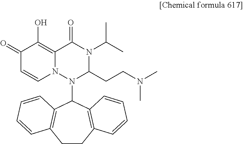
C1(=O)C=CN2C(=C1O)C(=O)N(C(C)C)C(CCN(C)C)N2C1C2=C(CCC3=C1C=CC=C3)C=CC=C2
